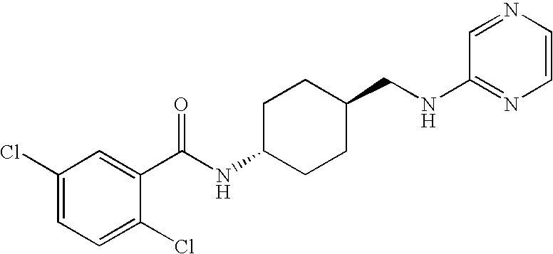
C1(Cl)=CC=C(Cl)C(C(NC2CCC(CNC3=NC=CN=C3)CC2)=O)=C1
